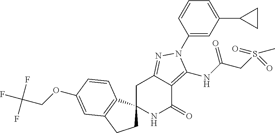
C1C2(C3=C(C1)C=C(OCC(F)(F)F)C=C3)NC(=O)C1=C(NC(CS(=O)(=O)C)=O)N(C3=CC(C4CC4)=CC=C3)N=C1C2
